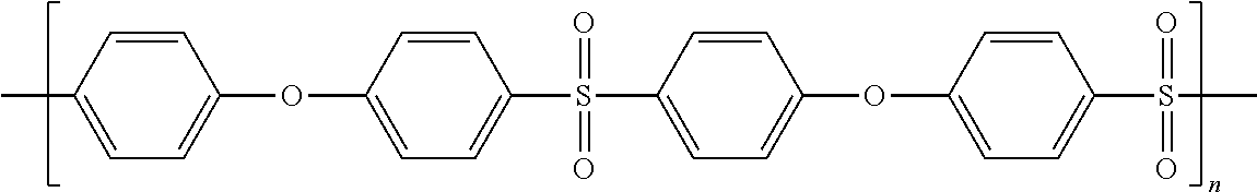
CC1=CC=C(OC2=CC=C(S(C3=CC=C(OC4=CC=C(S(C)(=O)=O)C=C4)C=C3)(=O)=O)C=C2)C=C1
